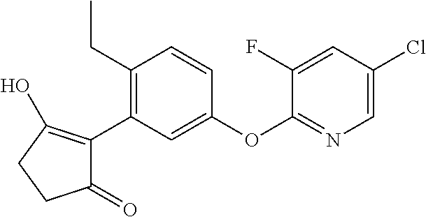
C1(=O)C(C2=C(CC)C=CC(OC3=NC=C(Cl)C=C3F)=C2)=C(O)CC1
